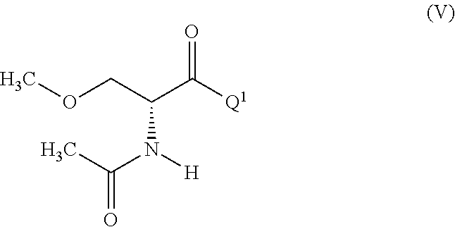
COCC(C([Q1])=O)N([H])C(C)=O
